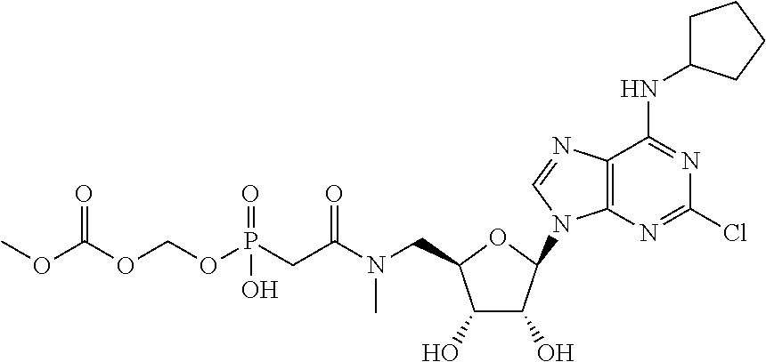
C12=C(N=C(Cl)N=C1NC1CCCC1)N(C1C(O)C(O)C(CN(C(CP(OCOC(OC)=O)(=O)O)=O)C)O1)C=N2
